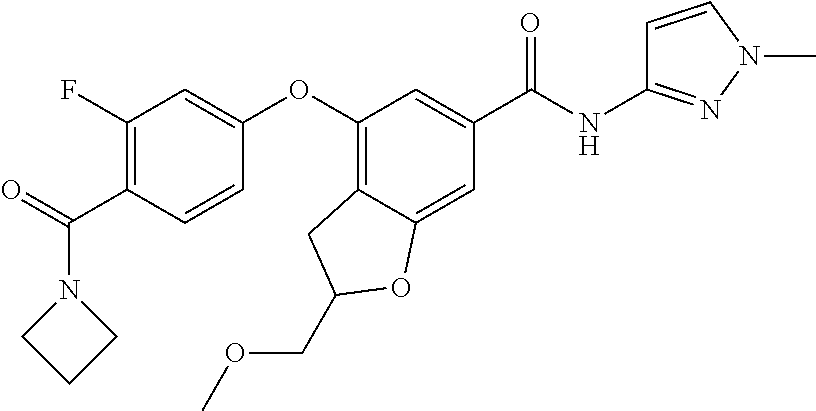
C1(OC2=CC(F)=C(C(=O)N3CCC3)C=C2)=C2C(=CC(C(NC3=NN(C)C=C3)=O)=C1)OC(COC)C2
